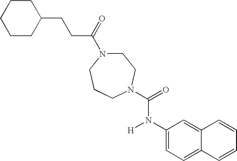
C(C(=O)N1CCN(C(=O)N(C2=CC=C3C(=C2)C=CC=C3)[H])CCC1)CC1CCCCC1
